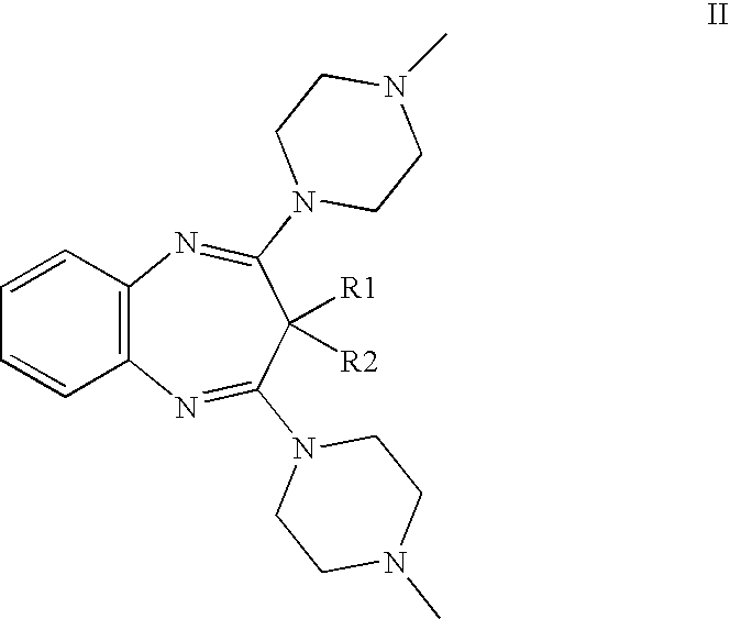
C12=C(C=CC=C1)N=C(N1CCN(C)CC1)C([R1])([R2])C(N1CCN(C)CC1)=N2
